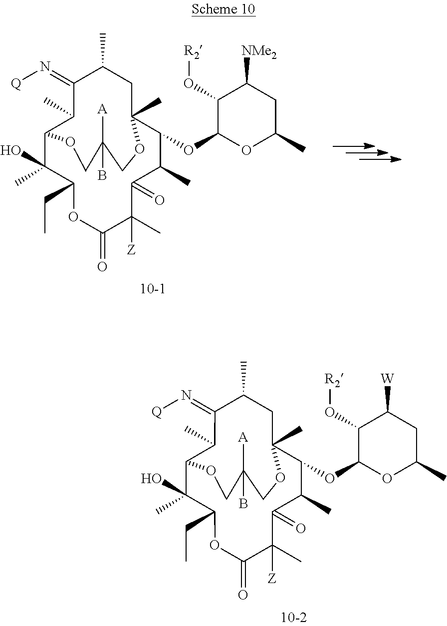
C12C(O)(C)C(CC)OC(=O)C(C)([Z])C(=O)C(C)C(OC3OC(C)CC([NMe2])C3O[R2])C(C)(CC(C)C(=N[Q])C1C)OCC([A])(B)CO2.C12C(O)(C)C(CC)OC(=O)C(C)([Z])C(=O)C(C)C(OC3OC(C)CC([W])C3O[R2])C(C)(CC(C)C(=N[Q])C1C)OCC([A])(B)CO2
